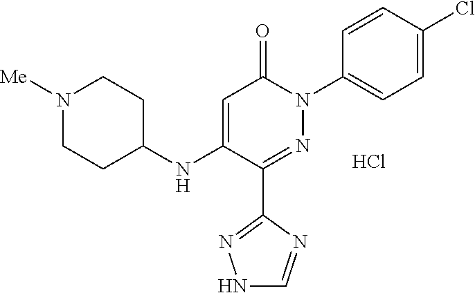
C1=C(NC2CCN([Me])CC2)C(C2=NNC=N2)=NN(C2=CC=C(Cl)C=C2)C1=O.Cl
